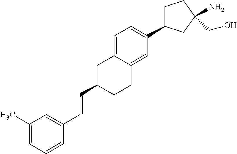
C1(C=CC2=CC(C)=CC=C2)CC2=CC=C(C3CCC(CO)(N)C3)C=C2CC1
